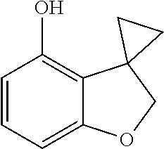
C1=CC=C2C(=C1O)C1(CO2)CC1
